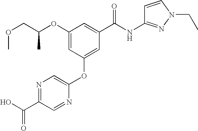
O(CC(OC1=CC(OC2=CN=C(C(O)=O)C=N2)=CC(C(NC2=NN(CC)C=C2)=O)=C1)C)C
